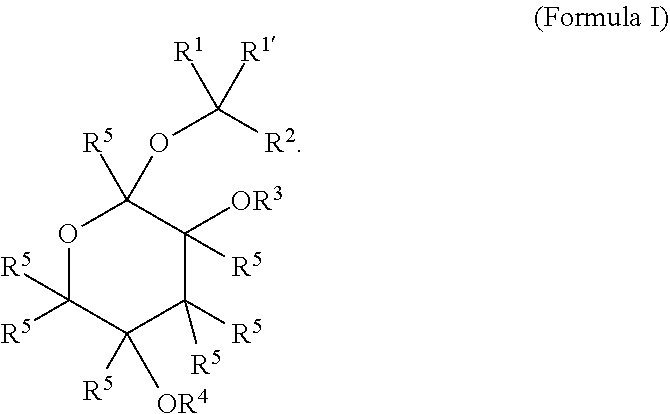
O1C([R5])([R5])C([R5])([OR4])C([R5])([R5])C([OR3])([R5])C1([R5])OC([R2])([R1])[R1]
